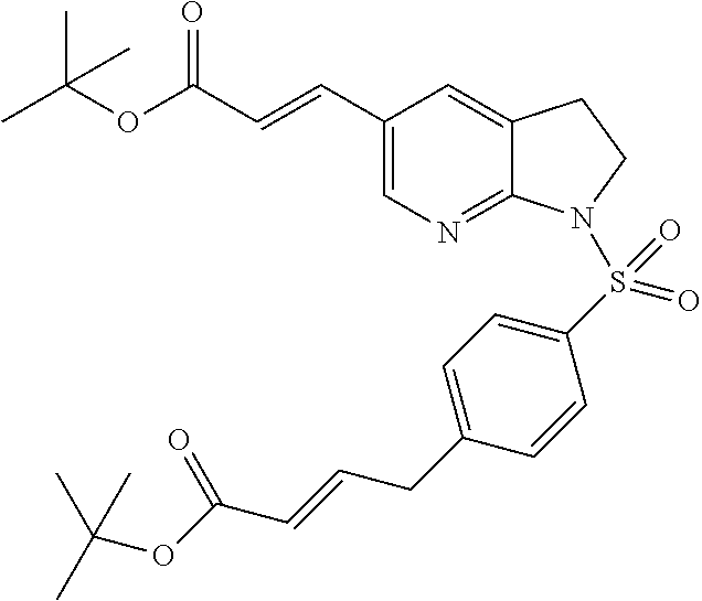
C1(C=CC(OC(C)(C)C)=O)=CN=C2C(=C1)CCN2S(C1=CC=C(CC=CC(OC(C)(C)C)=O)C=C1)(=O)=O
